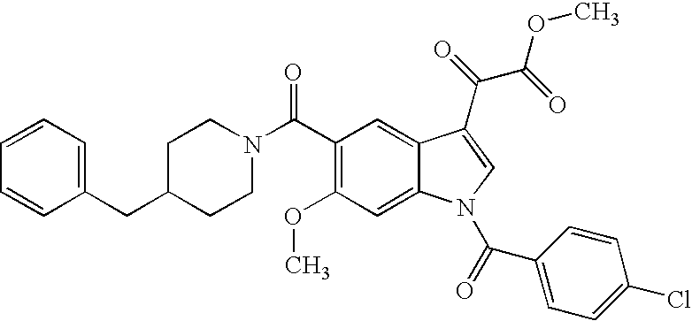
C1=CC=C(CC2CCN(C(C3=C(OC)C=C4C(=C3)C(C(=O)C(=O)OC)=CN4C(=O)C3=CC=C(Cl)C=C3)=O)CC2)C=C1
